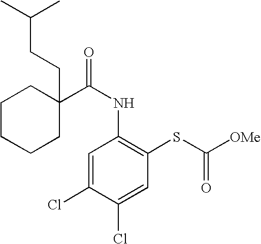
C1CCCC(CCC(C)C)(C(NC2=C(SC(=O)[OMe])C=C(Cl)C(Cl)=C2)=O)C1
